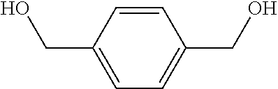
C1=CC(CO)=CC=C1CO
